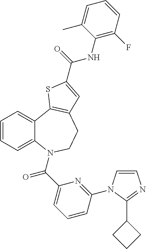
C1=CC=C2C(=C1)C1=C(CCN2C(C2=CC=CC(N3C=CN=C3C3CCC3)=N2)=O)C=C(C(=O)NC2=C(F)C=CC=C2C)S1
